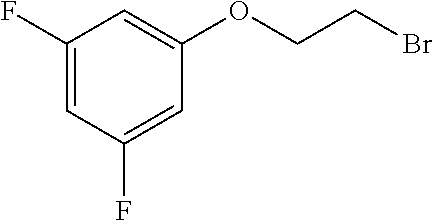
C1(F)=CC(F)=CC(OCCBr)=C1
